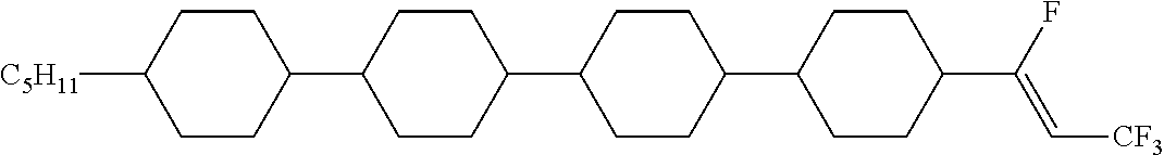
C1CC(C2CCC(C3CCC(C4CCC(C(F)=C[CF3])CC4)CC3)CC2)CCC1[C5H11]
